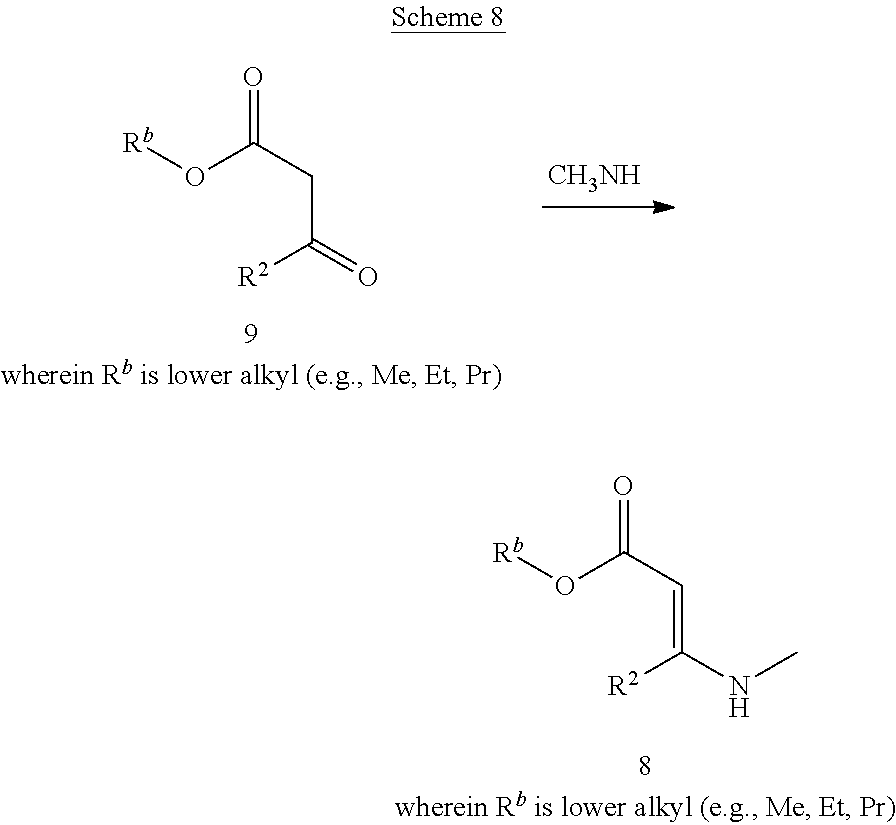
C(C(=O)[R2])C(O[Rb])=O.[CH3NH].C(=C(NC)[R2])C(O[Rb])=O
